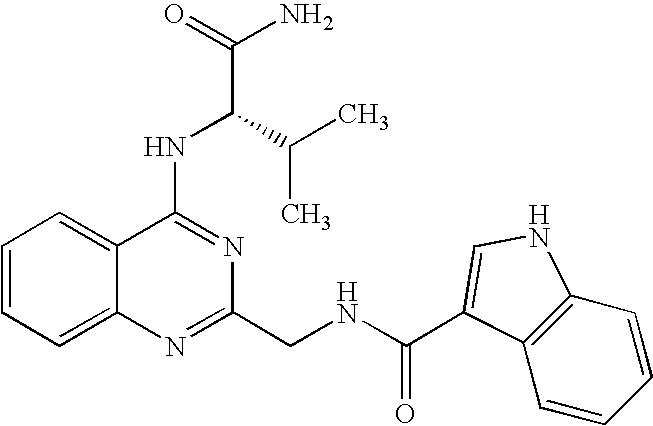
C1=CC=C2C(=C1)C(NC(C(N)=O)C(C)C)=NC(CNC(=O)C1=CNC3=C1C=CC=C3)=N2
